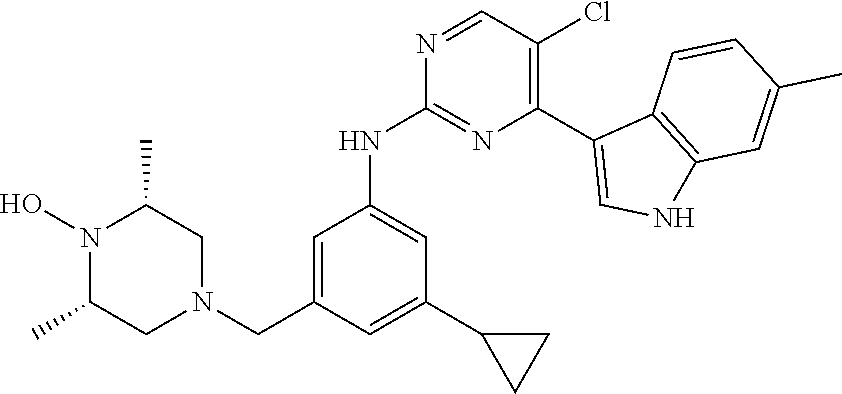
N1(O)C(C)CN(CC2=CC(NC3=NC(C4=CNC5=C4C=CC(C)=C5)=C(Cl)C=N3)=CC(C3CC3)=C2)CC1C
